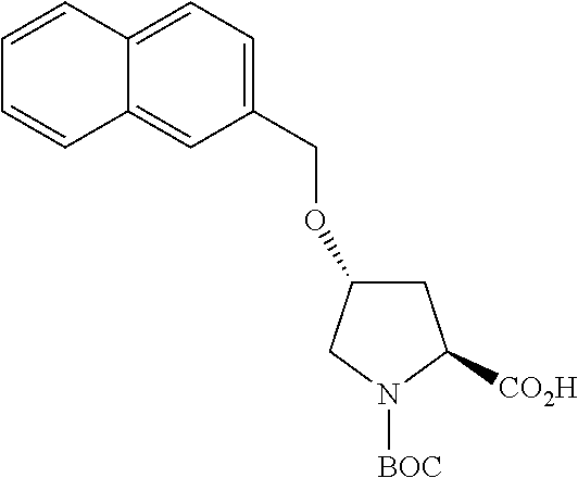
C1=C(COC2CC([CO2H])N([BOC])C2)C=C2C(=C1)C=CC=C2
